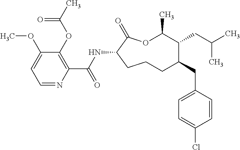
C1CC(NC(C2=C(OC(C)=O)C(OC)=CC=N2)=O)C(=O)OC(C)C(CC(C)C)C(CC2=CC=C(Cl)C=C2)C1
